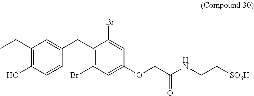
C1(C(C)C)=C(O)C=CC(CC2=C(Br)C=C(OCC(NCC[SO3H])=O)C=C2Br)=C1
